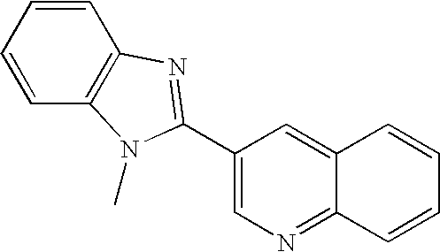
C1=CC2=C(C=C1)N(C)C(C1=CN=C3C(=C1)C=CC=C3)=N2
